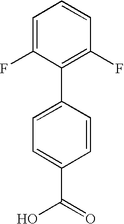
C1(C2=CC=C(C(O)=O)C=C2)=C(F)C=CC=C1F
